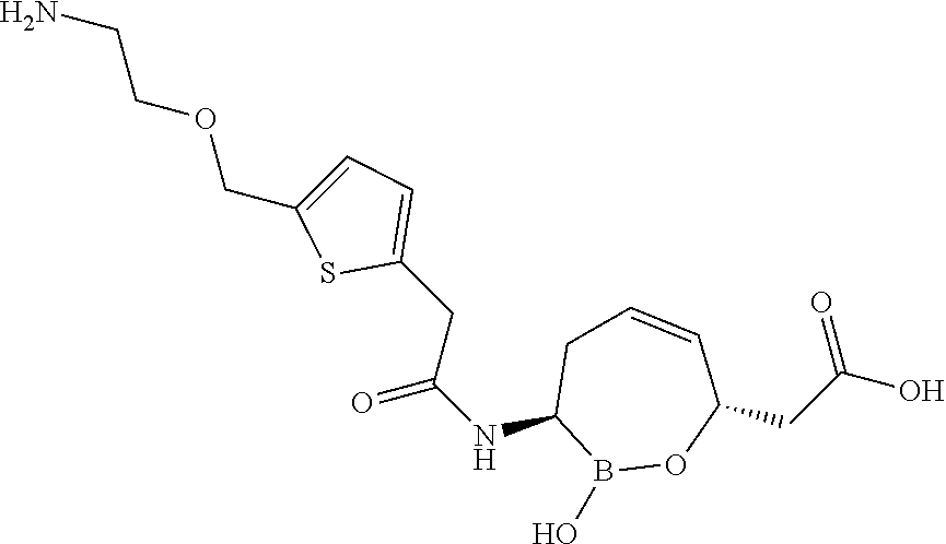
C1(NC(=O)CC2=CC=C(COCCN)S2)B(O)OC(CC(O)=O)C=CC1
